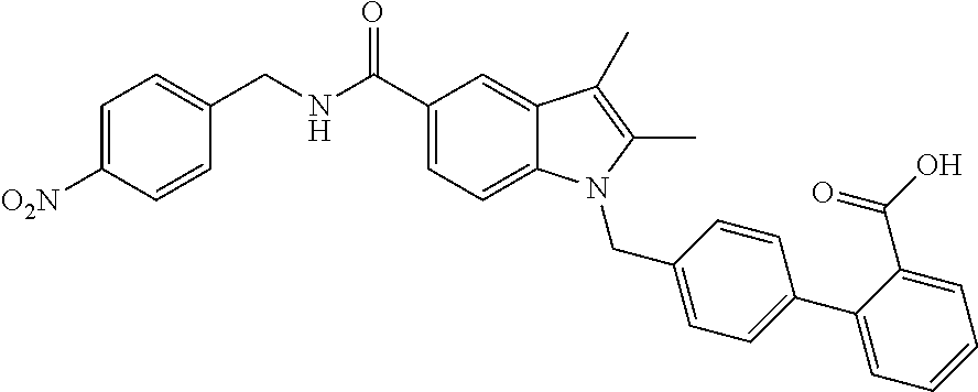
C(NC(C1=CC=C2C(=C1)C(C)=C(C)N2CC1=CC=C(C2=CC=CC=C2C(=O)O)C=C1)=O)C1=CC=C([O2N])C=C1
